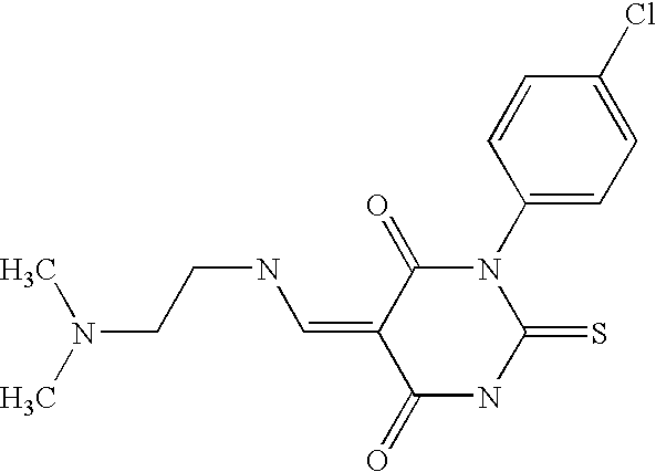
C(CN(C)C)NC=C1C(=O)N(C2=CC=C(Cl)C=C2)C(=S)NC1=O
